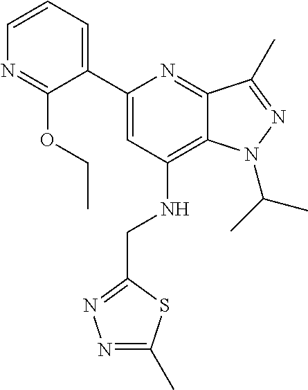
C1=CC=C(C2=CC(NCC3=NN=C(C)S3)=C3C(=N2)C(C)=NN3C(C)C)C(OCC)=N1
